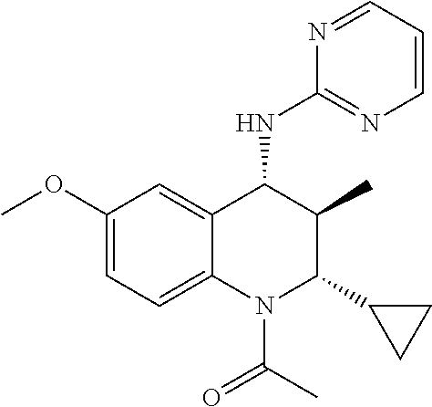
C1(OC)=CC=C2C(=C1)C(NC1=NC=CC=N1)C(C)C(C1CC1)N2C(C)=O
